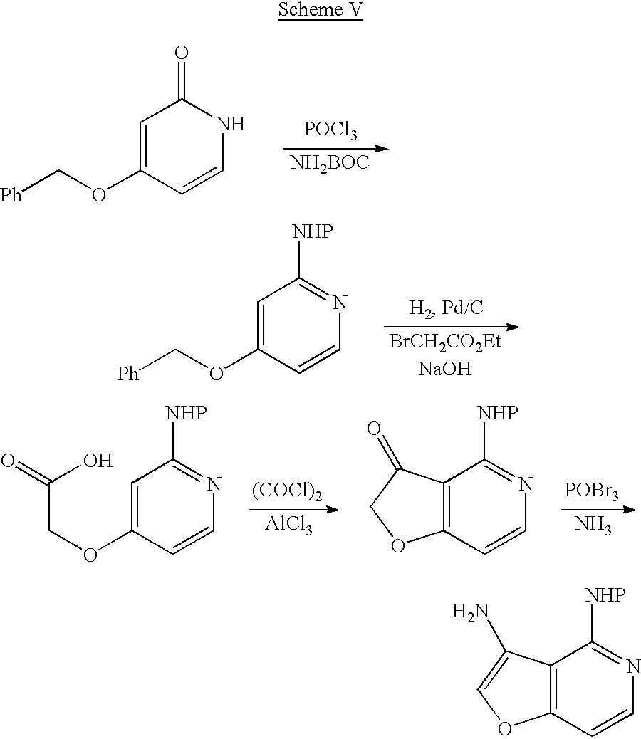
C12=C(C=CN=C1[NHP])OC=C2N.C1=C(OC[Ph])C=CNC1=O.[POCl3].[NH2BOC].C1=C(OC[Ph])C=CN=C1[NHP].C1=C(OCC(=O)O)C=CN=C1[NHP].[AlCl3].[(COCl)2].C12=C(C=CN=C1[NHP])OCC2=O.N.[POBr3]
